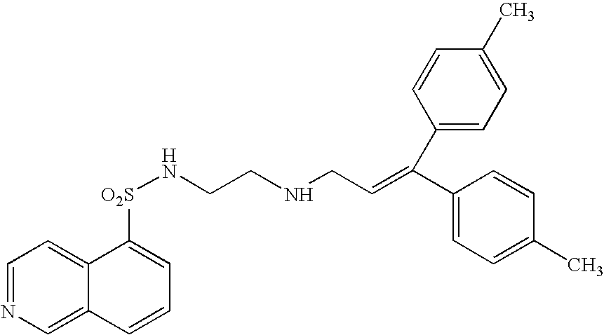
C1=NC=C2C(=C1)C([O2S]NCCNCC=C(C1=CC=C(C)C=C1)C1=CC=C(C)C=C1)=CC=C2
